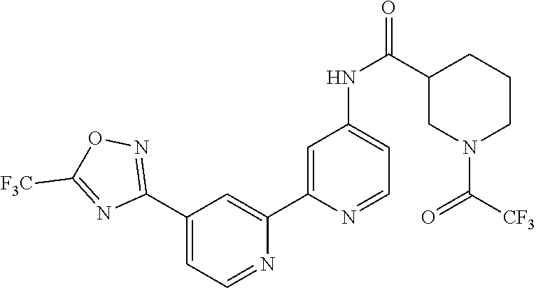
C1(C2=NOC([F3C])=N2)=CC=NC(C2=CC(NC(=O)C3CN(C(=O)[CF3])CCC3)=CC=N2)=C1
